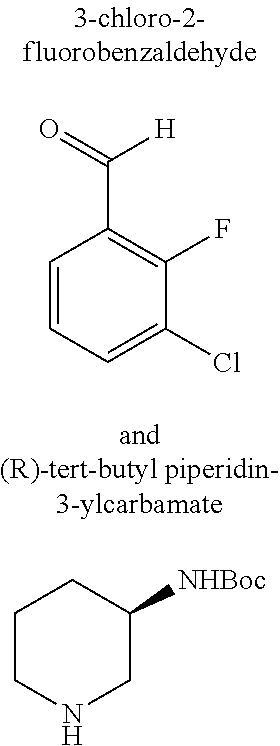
C1=CC=C(Cl)C(F)=C1C([H])=O.C1CNCC([NHBoc])C1
